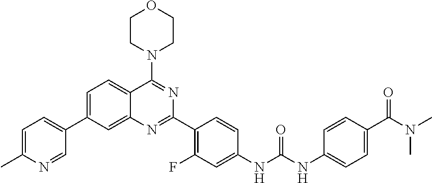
C1=C(C2=CC=C(C)N=C2)C=C2C(=C1)C(N1CCOCC1)=NC(C1=C(F)C=C(NC(NC3=CC=C(C(N(C)C)=O)C=C3)=O)C=C1)=N2
